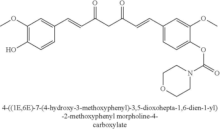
C1(OC)=C(O)C=CC(C=CC(CC(C=CC2=CC=C(OC(=O)N3CCOCC3)C(OC)=C2)=O)=O)=C1
